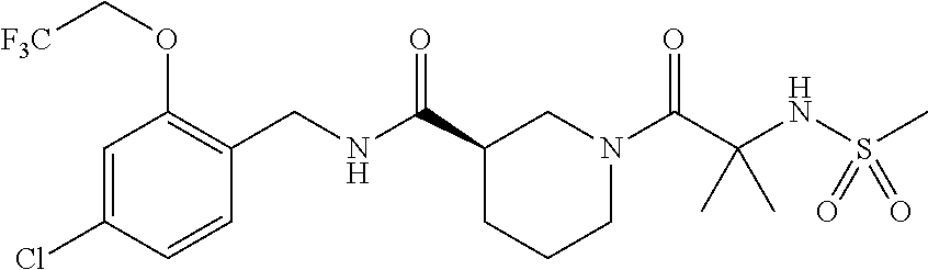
C1=C(Cl)C=CC(CNC(C2CCCN(C(C(NS(C)(=O)=O)(C)C)=O)C2)=O)=C1OC[F3C]
